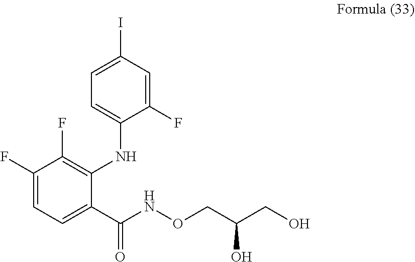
C1(F)=CC=C(C(NOCC(CO)O)=O)C(NC2=CC=C(I)C=C2F)=C1F
